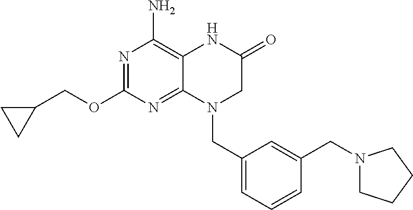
N1=C(OCC2CC2)N=C2C(=C1N)NC(=O)CN2CC1=CC=CC(CN2CCCC2)=C1
